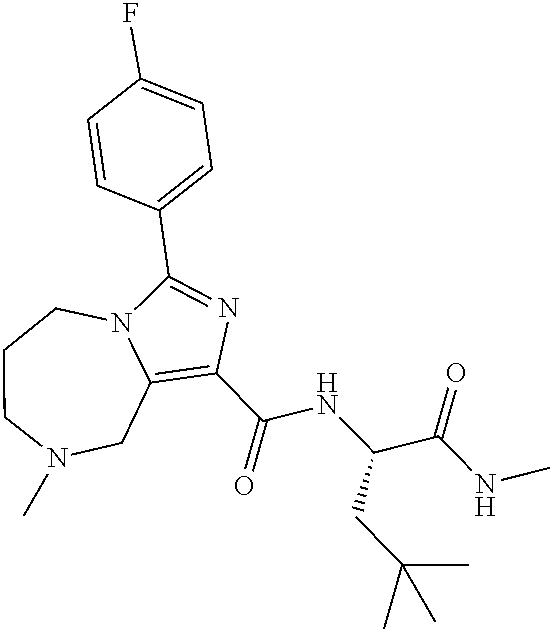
C1(C(NC(CC(C)(C)C)C(=O)NC)=O)=C2CN(C)CCCN2C(C2=CC=C(F)C=C2)=N1
